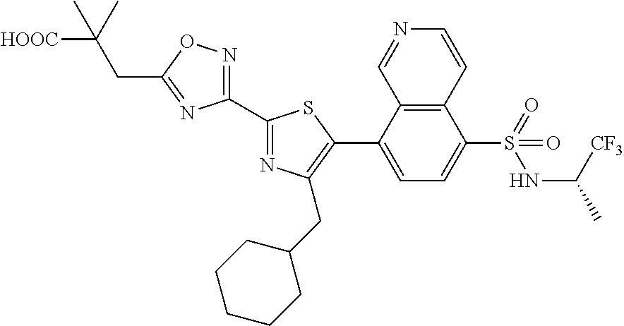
C1(C2=NC(CC3CCCCC3)=C(C3=CC=C(S(=O)(NC([CF3])C)=O)C4=C3C=NC=C4)S2)=NOC(CC(C)([HOOC])C)=N1
